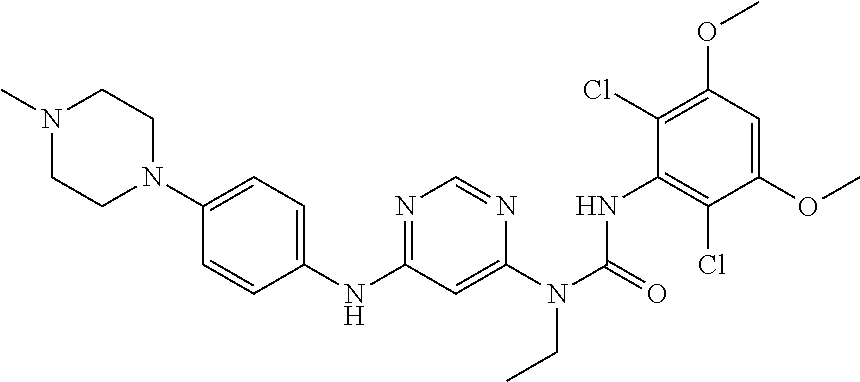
C1(OC)=CC(OC)=C(Cl)C(NC(N(CC)C2=CC(NC3=CC=C(N4CCN(C)CC4)C=C3)=NC=N2)=O)=C1Cl
